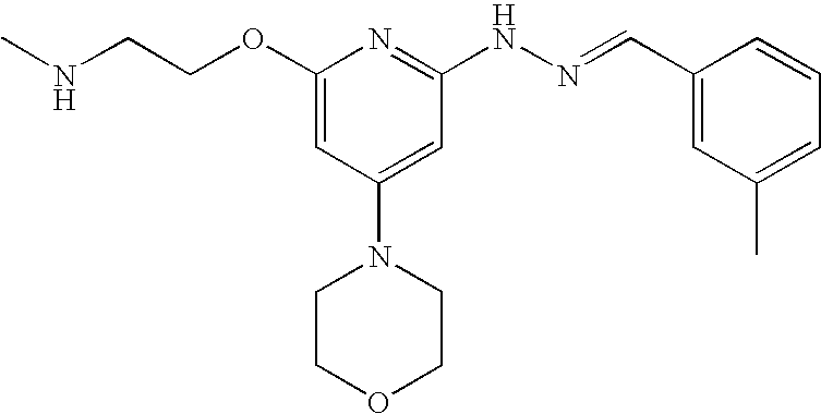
N(CCOC1=CC(N2CCOCC2)=CC(NN=CC2=CC(C)=CC=C2)=N1)C
